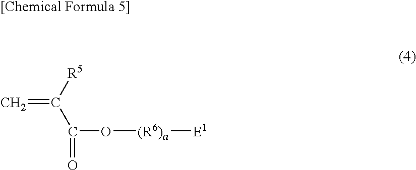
C=C([R5])C(O[(R6)a][E1])=O
